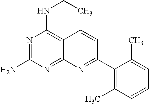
C12=NC(N)=NC(NCC)=C1C=CC(C1=C(C)C=CC=C1C)=N2
